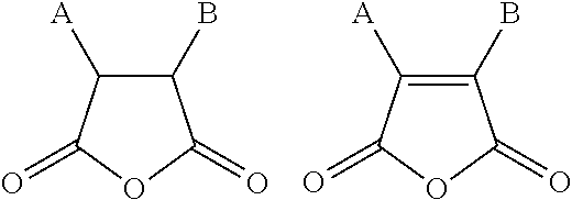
C1(B)C([A])C(=O)OC1=O.C1(B)=C([A])C(=O)OC1=O
